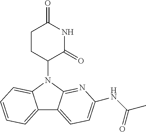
N1(C2CCC(=O)NC2=O)C2=NC(NC(C)=O)=CC=C2C2=CC=CC=C12
